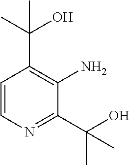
C1=CN=C(C(O)(C)C)C(N)=C1C(O)(C)C
